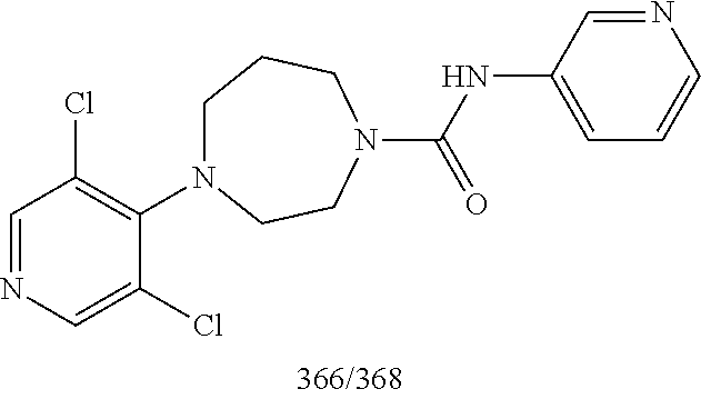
C1=NC=C(Cl)C(N2CCCN(C(NC3=CC=CN=C3)=O)CC2)=C1Cl
